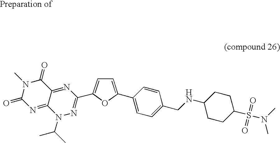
C1=C(C2=NN(C(C)C)C3=NC(=O)N(C)C(=O)C3=N2)OC(C2=CC=C(CNC3CCC(S(=O)(=O)N(C)C)CC3)C=C2)=C1
